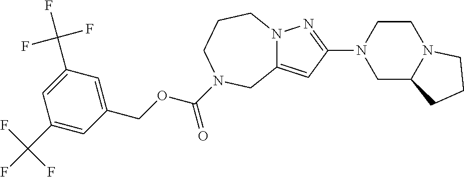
C1=C(C(F)(F)F)C=C(COC(=O)N2CCCN3C(=CC(N4CC5N(CC4)CCC5)=N3)C2)C=C1C(F)(F)F
